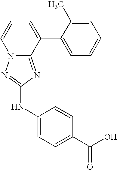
C1=CC=C(C2=CC=CC=C2C)C2=NC(NC3=CC=C(C(O)=O)C=C3)=NN12
